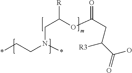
C(N(CC*)*)C(OC(CC([R3])C(=O)O)=O)[R]
